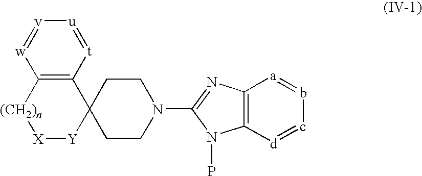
C12=C([t]=[u][v]=[w]1)C1([Y][X][(CH2)n]2)CCN(C2=NC3=C(N2P)[d]=c-b=[a]3)CC1
